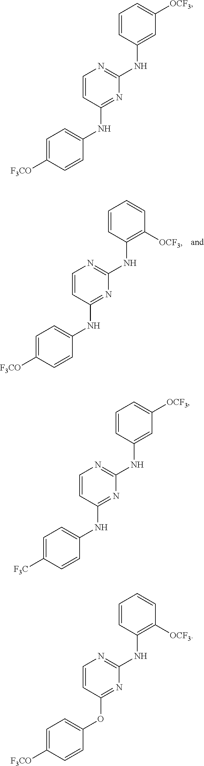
C1=C([F3CO])C=CC(NC2=NC(NC3=C([OCF3])C=CC=C3)=NC=C2)=C1.C1=C([F3CO])C=CC(NC2=NC(NC3=CC([OCF3])=CC=C3)=NC=C2)=C1.C1=C([F3C])C=CC(NC2=NC(NC3=CC([OCF3])=CC=C3)=NC=C2)=C1.C1=C([F3CO])C=CC(OC2=NC(NC3=C([OCF3])C=CC=C3)=NC=C2)=C1
